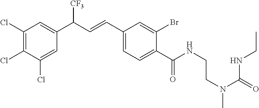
C1(Cl)=C(Cl)C(Cl)=CC(C(C=CC2=CC=C(C(NCCN(C(=O)NCC)C)=O)C(Br)=C2)[CF3])=C1
